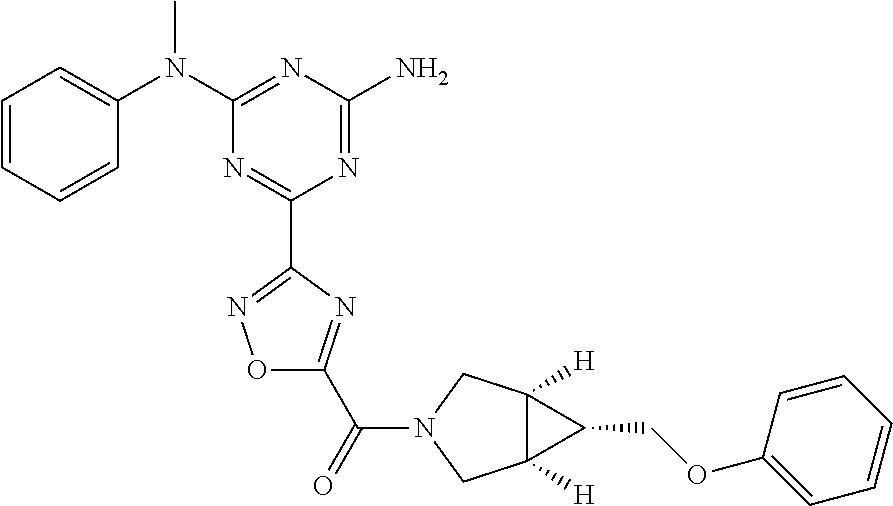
C1=CC=CC(N(C2=NC(N)=NC(C3=NOC(C(=O)N4CC5([H])C([H])(C4)C5COC4=CC=CC=C4)=N3)=N2)C)=C1
